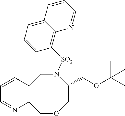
C12=C(COCC(COC(C)(C)C)N([SO2]C3=C4C(=CC=C3)C=CC=N4)C1)N=CC=C2
